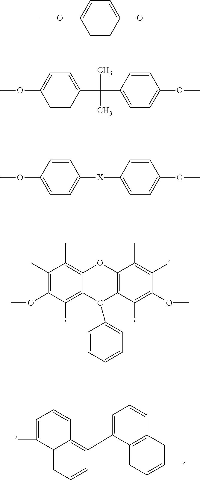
COC1=CC=C(OC)C=C1.COC1=CC=C(C(C2=CC=C(OC)C=C2)(C)C)C=C1.COC1=CC=C([X]C2=CC=C(OC)C=C2)C=C1.C1(C)=C(OC)C(C)=C2C(=C1C)OC1=C(C2C2=CC=CC=C2)C(C)=C(OC)C(C)=C1C.C1=C(C)C2=CC=CC(C3=CC=CC4=C3CC=C(C)C4)=C2C=C1
